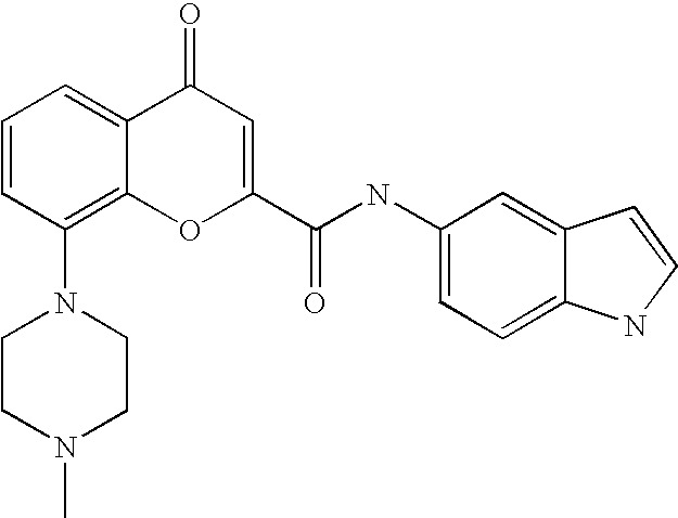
N1(C2=C3C(=CC=C2)C(=O)C=C(C(NC2=CC=C4C(=C2)C=CN4)=O)O3)CCN(C)CC1
